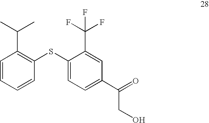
C1=CC=CC(SC2=CC=C(C(CO)=O)C=C2C(F)(F)F)=C1C(C)C
